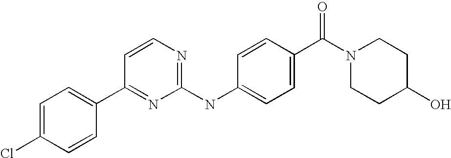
C1=C(Cl)C=CC(C2=NC(NC3=CC=C(C(N4CCC(O)CC4)=O)C=C3)=NC=C2)=C1
